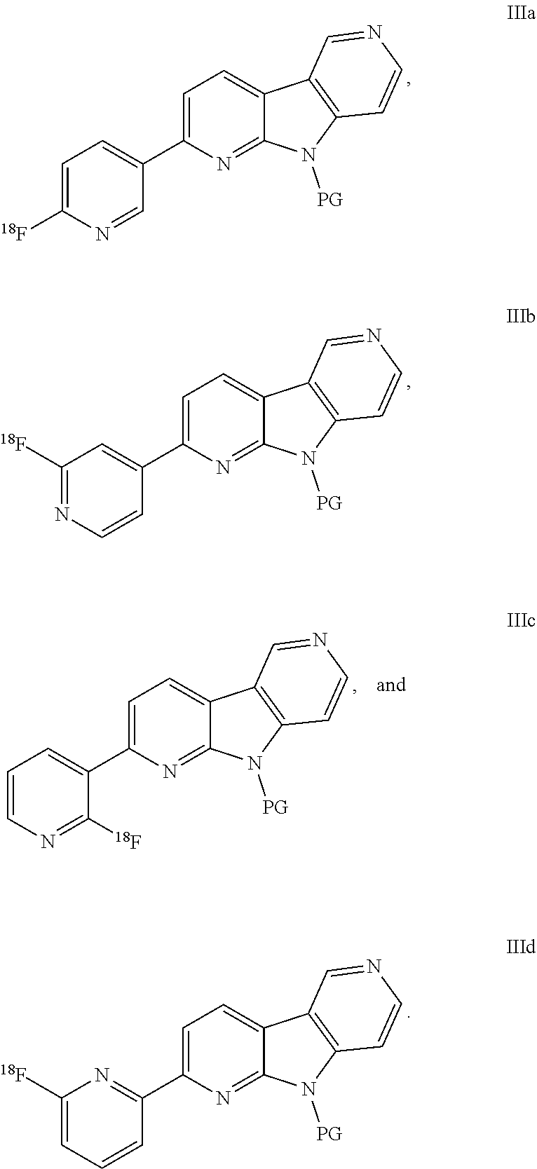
C1=C([18F])N=CC(C2=CC=C3C(=N2)N([PG])C2=C3C=NC=C2)=C1.C1([18F])=NC=CC(C2=CC=C3C(=N2)N([PG])C2=C3C=NC=C2)=C1.C1=CN=C([18F])C(C2=CC=C3C(=N2)N([PG])C2=C3C=NC=C2)=C1.C1([18F])=CC=CC(C2=CC=C3C(=N2)N([PG])C2=C3C=NC=C2)=N1
